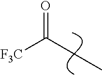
O=C([F3C])CC
